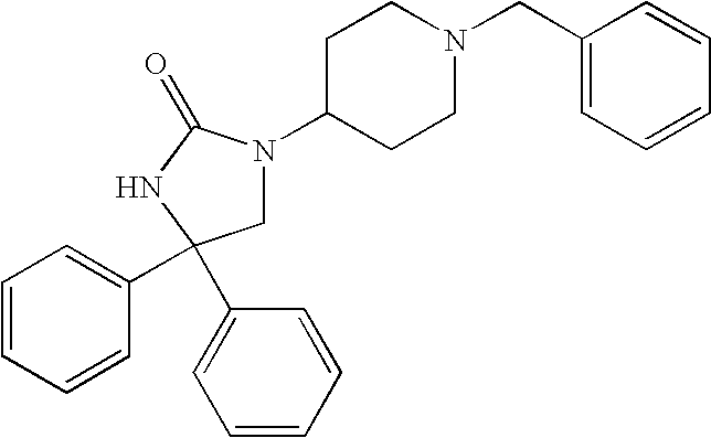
C1=CC=CC(C2(C3=CC=CC=C3)CN(C3CCN(CC4=CC=CC=C4)CC3)C(=O)N2)=C1
